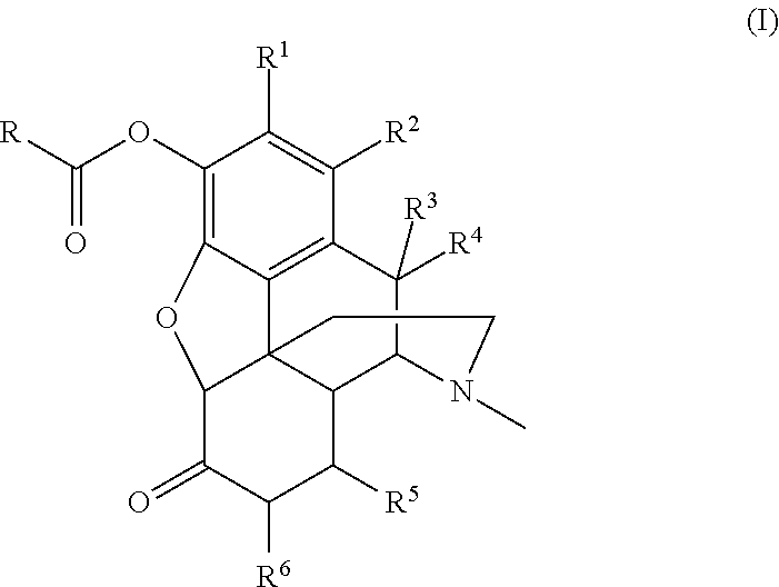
C1(OC([R])=O)=C2C3=C(C([R2])=C1[R1])C([R3])([R4])C1C4C3(C(C(=O)C([R6])C4[R5])O2)CCN1C
